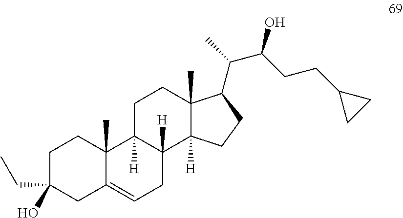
C1C(CC)(O)CC2=CCC3([H])C([H])(C2(C)C1)CCC1(C)C3([H])CCC1C(C)C(CCC1CC1)O
